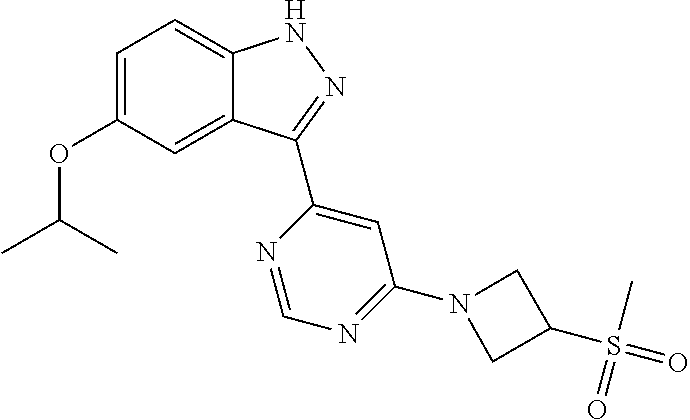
C12=CC(OC(C)C)=CC=C1NN=C2C1=CC(N2CC(S(C)(=O)=O)C2)=NC=N1
